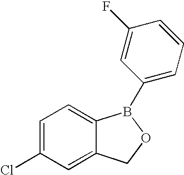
C1=C(Cl)C=C2C(=C1)B(C1=CC=CC(F)=C1)OC2
